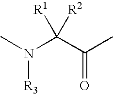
CN([R3])C(C(C)=O)([R1])[R2]
